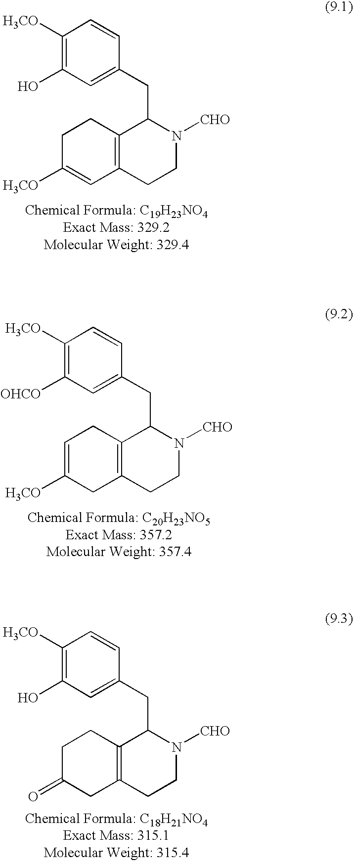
C1C([H3CO])=CC2=C(C1)C(CC1=CC(O)=C([H3CO])C=C1)N([CHO])CC2.C1=C([H3CO])CC2=C(C1)C(CC1=CC([OHCO])=C([H3CO])C=C1)N([CHO])CC2.C1C(=O)CC2=C(C1)C(CC1=CC(O)=C([H3CO])C=C1)N([CHO])CC2
